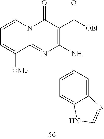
C1=CC=C([OMe])C2=NC(NC3=CC=C4C(=C3)N=CN4)=C(C([OEt])=O)C(=O)N12
